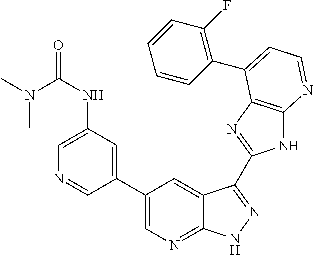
C1(C2=CN=C3C(=C2)C(C2=NC4=C(N2)N=CC=C4C2=C(F)C=CC=C2)=NN3)=CC(NC(N(C)C)=O)=CN=C1
